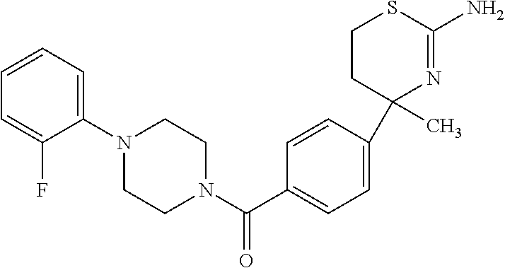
C1=CC(C2(C)N=C(N)SCC2)=CC=C1C(N1CCN(C2=CC=CC=C2F)CC1)=O
